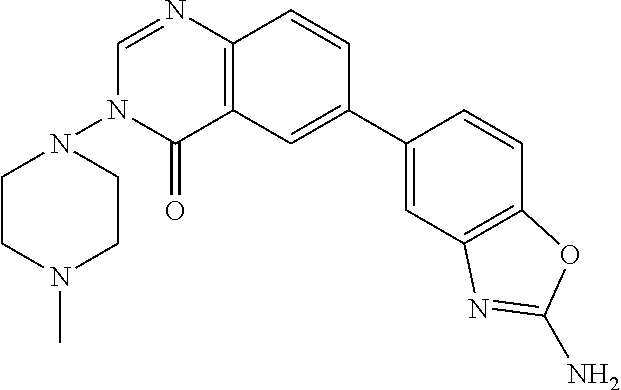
C12=C(C=C(C3=CC4=C(C=C3)OC(N)=N4)C=C1)C(=O)N(N1CCN(C)CC1)C=N2
